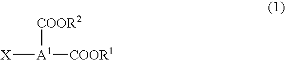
[X][A1]([COOR1])[COOR2]
